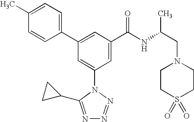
C1(C2=CC(C(NC(CN3CCS(=O)(=O)CC3)C)=O)=CC(N3C(C4CC4)=NN=N3)=C2)=CC=C(C)C=C1
